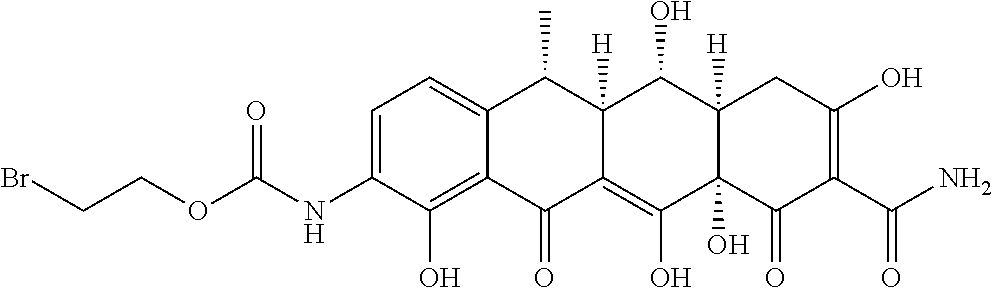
C1=C(NC(OCCBr)=O)C(O)=C2C(=C1)C(C)C1([H])C(=C(O)C3(O)C([H])(C1O)CC(O)=C(C(N)=O)C3=O)C2=O
